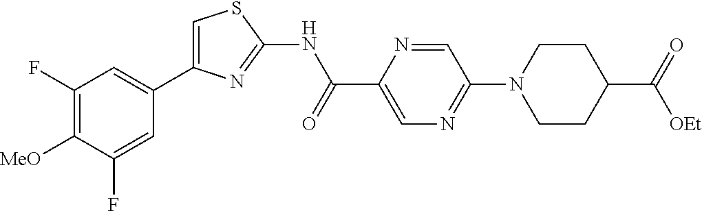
C1(F)=C([MeO])C(F)=CC(C2=CSC(NC(C3=CN=C(N4CCC(C(=O)[OEt])CC4)C=N3)=O)=N2)=C1
